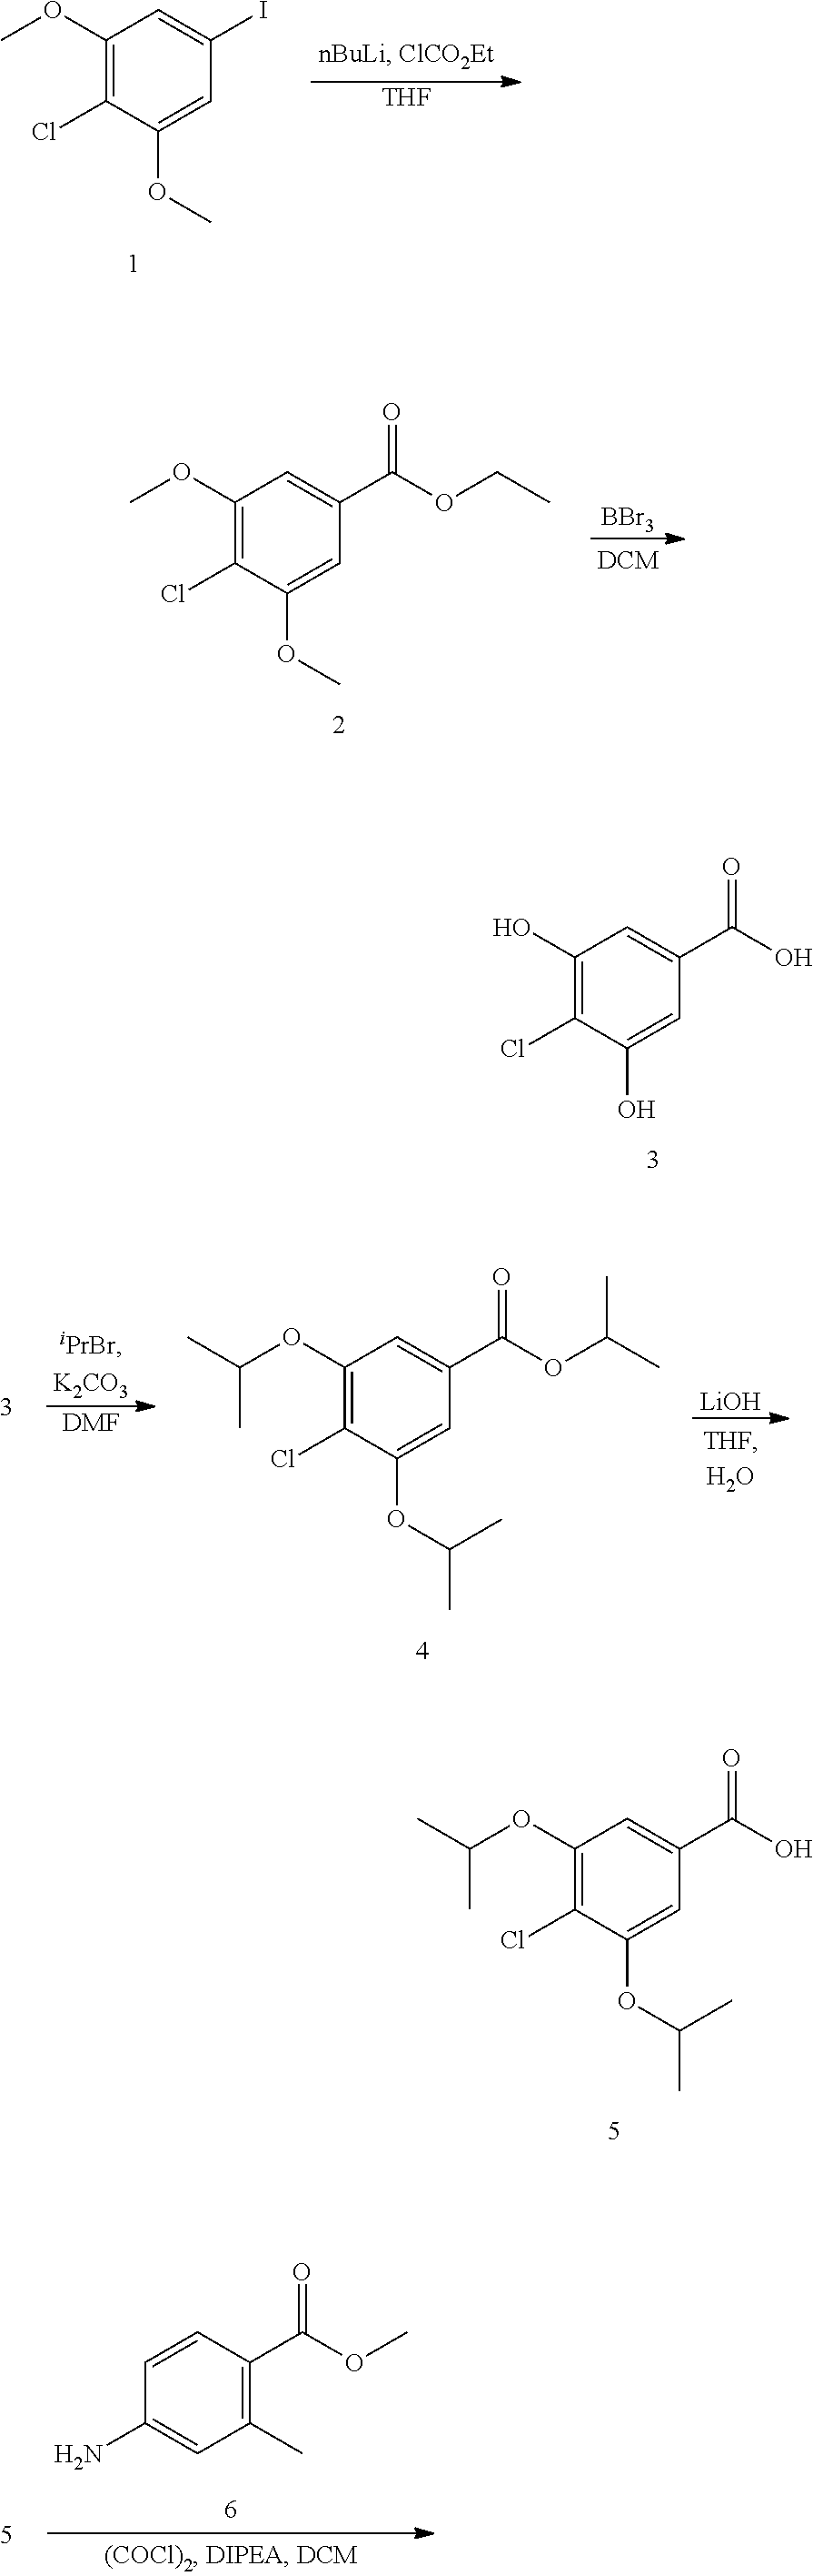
[THF].C1(OC)=C(Cl)C(OC)=CC(I)=C1.C1(OC)=C(Cl)C(OC)=CC(C(OCC)=O)=C1.[BBr3].C1(O)=C(Cl)C(O)=CC(C(O)=O)=C1.C1(OC(C)C)=C(Cl)C(OC(C)C)=CC(C(O)=O)=C1.C1(OC(C)C)=C(Cl)C(OC(C)C)=CC(C(OC(C)C)=O)=C1.[DMF].[LiOH].C1(C)=C(C(OC)=O)C=CC(N)=C1
